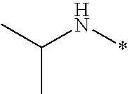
C(N*)(C)C
